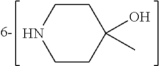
C1CNCCC1(O)C
